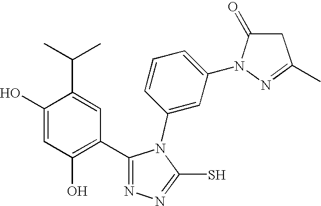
C1=C(O)C(C(C)C)=CC(C2=NN=C(S)N2C2=CC(N3C(=O)CC(C)=N3)=CC=C2)=C1O
